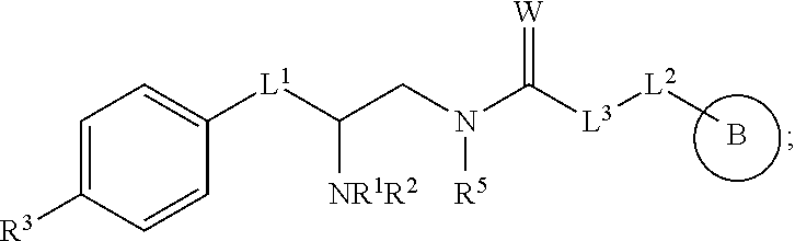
B.[W]=C([L3][L2]C)N(CC([L1]C1=CC=C([R3])C=C1)[NR1R2])[R5]
